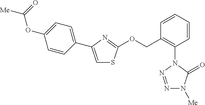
C1=CC(C2=CSC(OCC3=C(N4N=NN([Me])C4=O)C=CC=C3)=N2)=CC=C1OC(=O)[Me]
